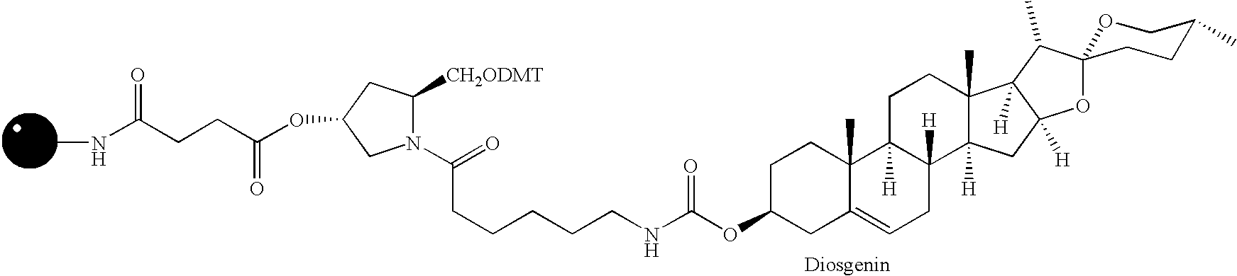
N1(C(=O)CCCCCNC(OC2CC3=CCC4([H])C([H])(C3(C)CC2)CCC2(C)C4([H])CC3([H])C2([H])C(C)C2(O3)OCC(C)CC2)=O)C([CH2ODMT])CC(OC(CCC(NC)=O)=O)C1
